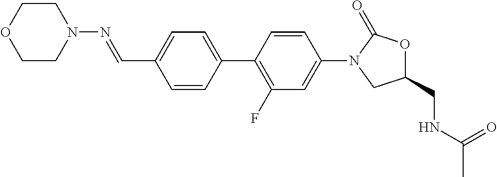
C(C1=CC=C(C2=C(F)C=C(N3CC(CNC(=O)C)OC3=O)C=C2)C=C1)=NN1CCOCC1
